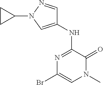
C1(NC2=NC(Br)=CN(C)C2=O)=CN(C2CC2)N=C1
